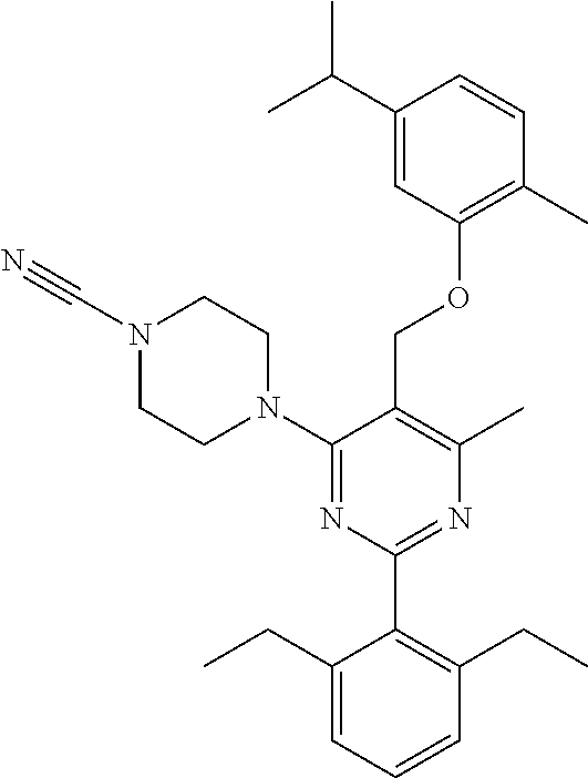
C1(C(C)C)=CC(OCC2=C(C)N=C(C3=C(CC)C=CC=C3CC)N=C2N2CCN(C#N)CC2)=C(C)C=C1
